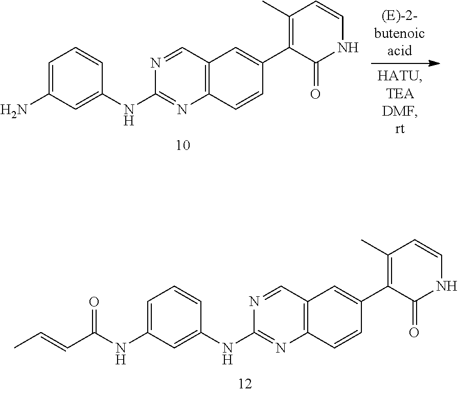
C12=C(C=NC(NC3=CC(N)=CC=C3)=N1)C=C(C1=C(C)C=CNC1=O)C=C2.C12=C(C=NC(NC3=CC(NC(C=CC)=O)=CC=C3)=N1)C=C(C1=C(C)C=CNC1=O)C=C2
